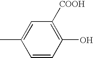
C1=CC(O)=C([COOH])C=C1C
